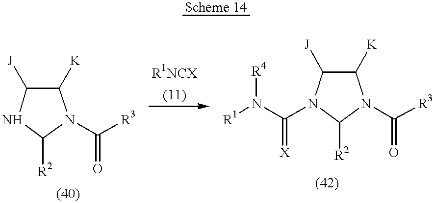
C1([K])C([J])NC([R2])N1C([R3])=O.C1([K])C([J])N(C(N([R1])[R4])=[X])C([R2])N1C([R3])=O
